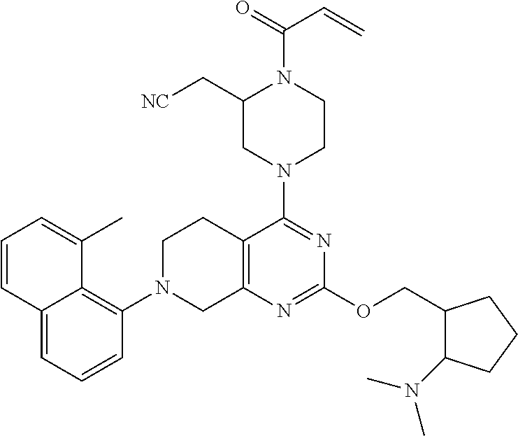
C12=CC=CC(N3CC4=C(CC3)C(N3CCN(C(=O)C=C)C(C[NC])C3)=NC(OCC3C(N(C)C)CCC3)=N4)=C1C(C)=CC=C2
